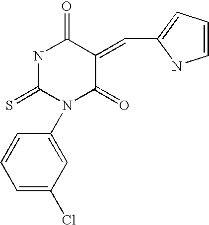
S=C1N(C2=CC(Cl)=CC=C2)C(=O)C(=CC2=CC=CN2)C(=O)N1
